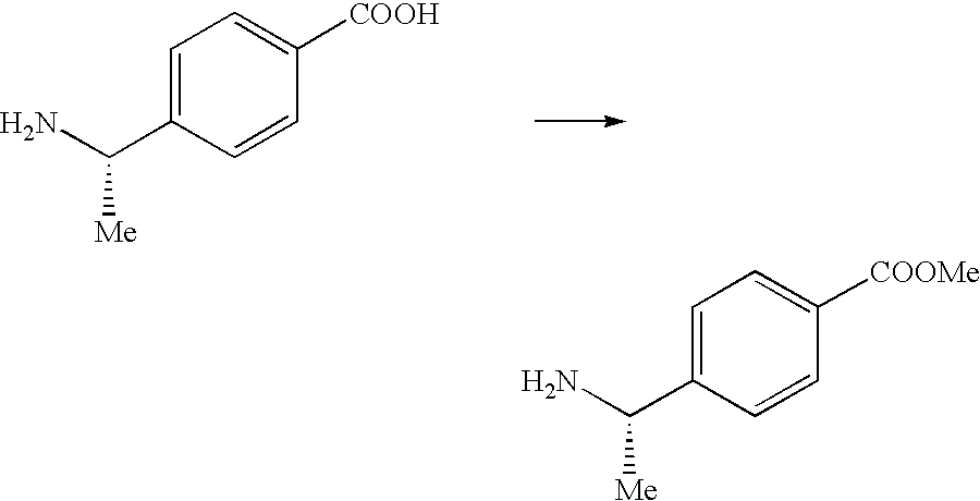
C1=C(C(N)[Me])C=CC([COOH])=C1.C1=C(C(N)[Me])C=CC([COOMe])=C1
